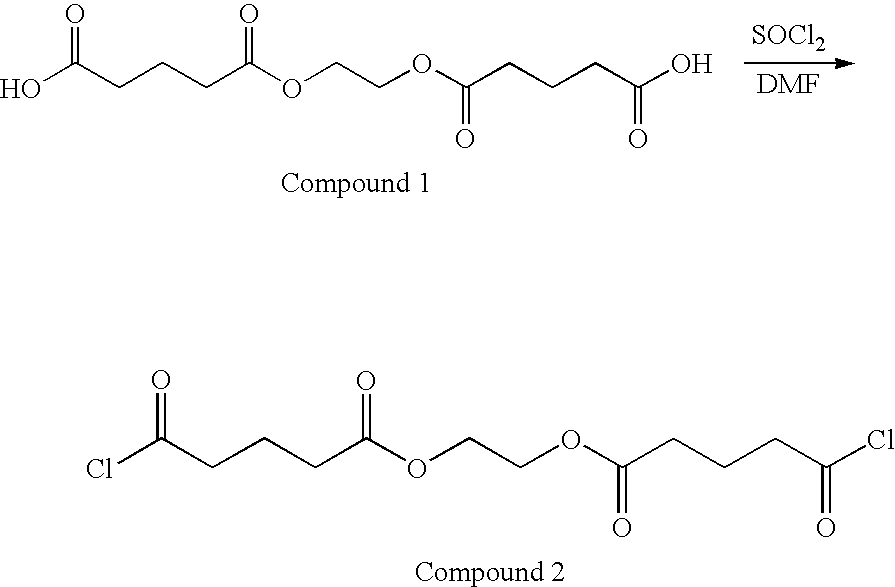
ClC(CCCC(OCCOC(CCCC(Cl)=O)=O)=O)=O.[SOCl2].OC(CCCC(OCCOC(CCCC(O)=O)=O)=O)=O
